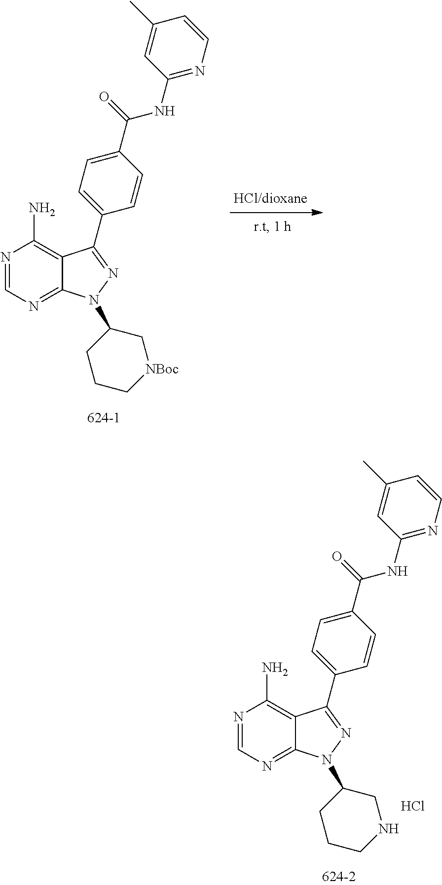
N1=CN=C2C(=C1N)C(C1=CC=C(C(NC3=NC=CC(C)=C3)=O)C=C1)=NN2C1C[NBoc]CCC1.Cl.N1=CN=C2C(=C1N)C(C1=CC=C(C(NC3=NC=CC(C)=C3)=O)C=C1)=NN2C1CNCCC1
